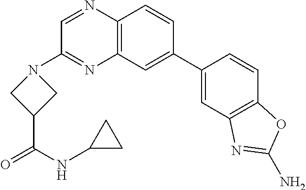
C12=C(C=C(C3=CC4=C(C=C3)OC(N)=N4)C=C1)N=C(N1CC(C(=O)NC3CC3)C1)C=N2
